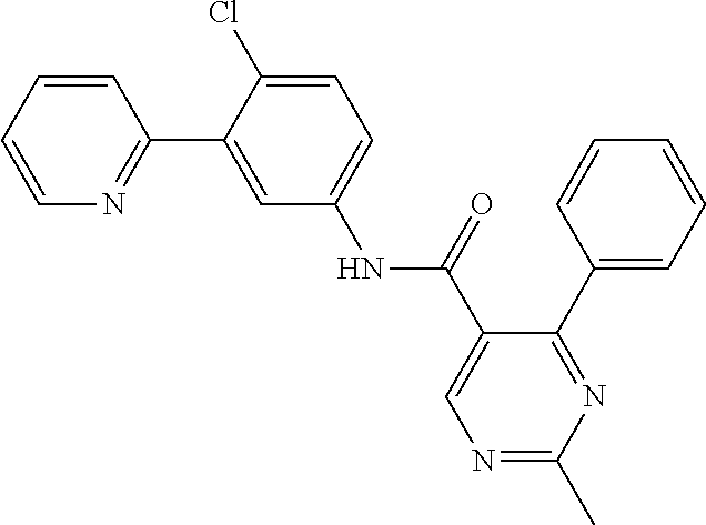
C1=CC=CN=C1C1=CC(NC(C2=CN=C(C)N=C2C2=CC=CC=C2)=O)=CC=C1Cl
